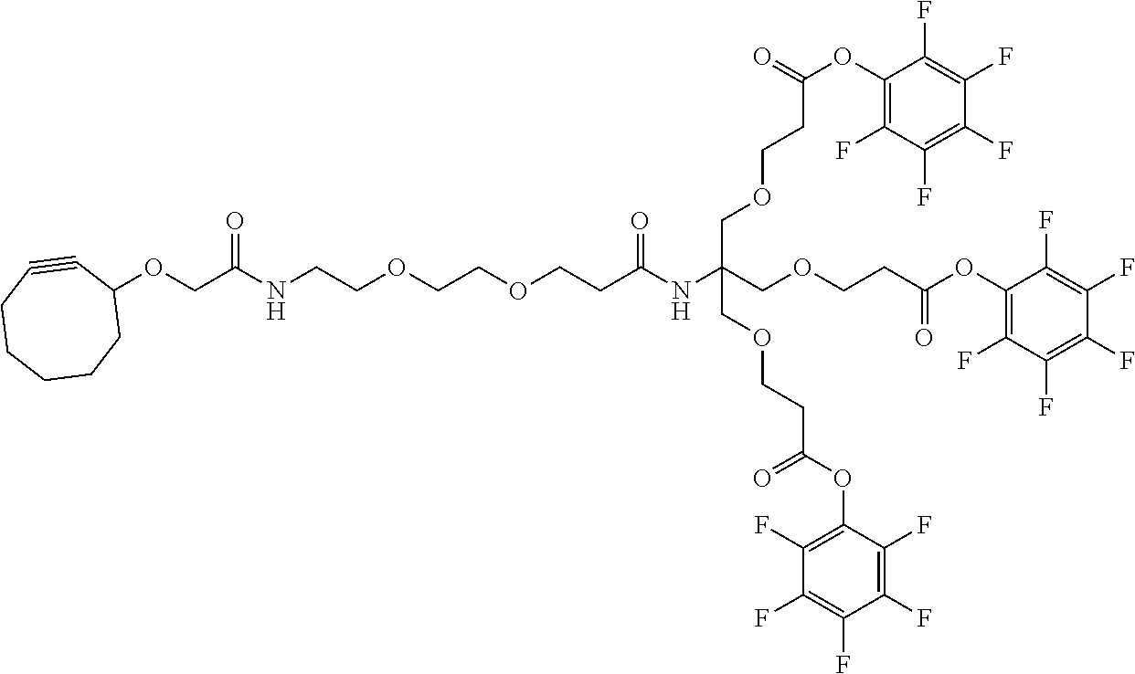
C(C(NC(COCCC(OC1=C(F)C(F)=C(F)C(F)=C1F)=O)(COCCC(OC1=C(F)C(F)=C(F)C(F)=C1F)=O)COCCC(OC1=C(F)C(F)=C(F)C(F)=C1F)=O)=O)COCCOCCNC(COC1C#CCCCCC1)=O
